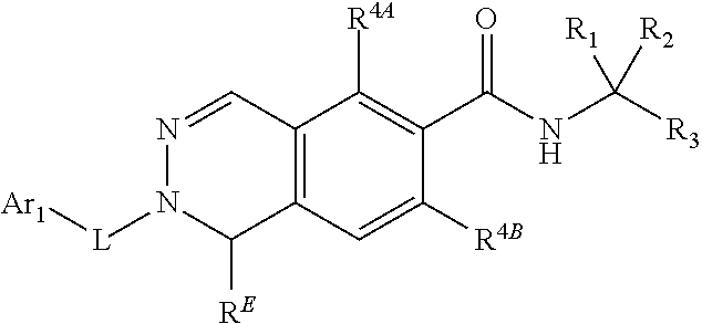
C12=C(C=C([R4B])C(C(NC([R3])([R1])[R2])=O)=C1[R4A])C([RE])N([L][Ar1])N=C2
